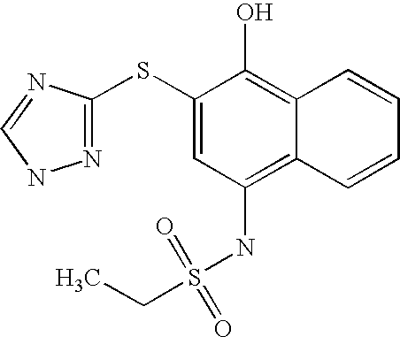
C(C)S(NC1=C2C(=C(O)C(SC3=NNC=N3)=C1)C=CC=C2)(=O)=O
